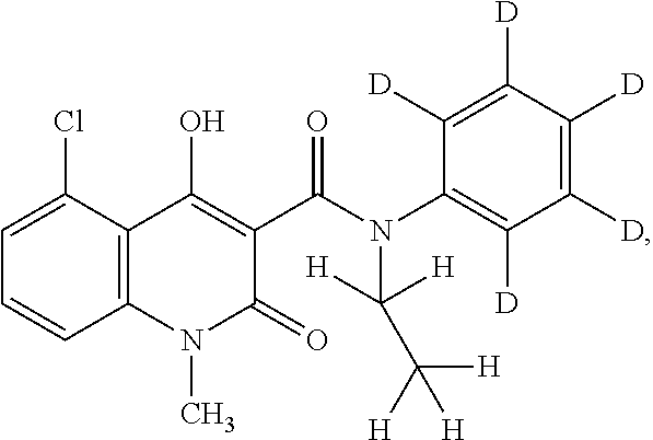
C1=C(Cl)C2=C(C=C1)N(C)C(=O)C(C(N(C([H])([H])C([H])([H])[H])C1=C([D])C([D])=C([D])C([D])=C1[D])=O)=C2O
